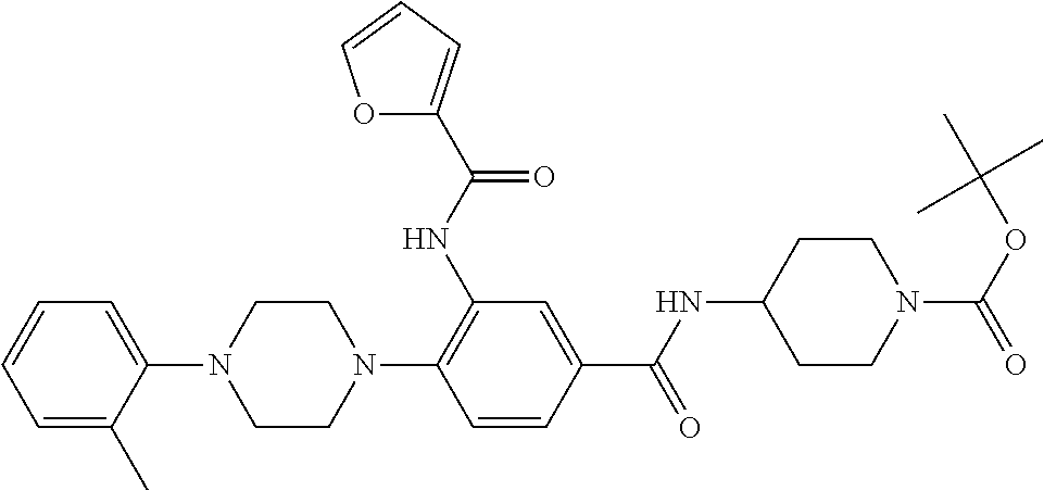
C1=C(C)C(N2CCN(C3=C(NC(=O)C4=CC=CO4)C=C(C(=O)NC4CCN(C(=O)OC(C)(C)C)CC4)C=C3)CC2)=CC=C1
